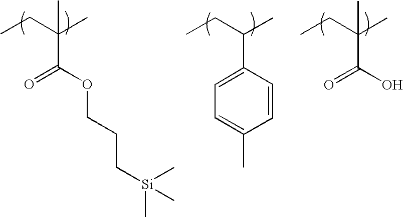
CCC(C)(C(=O)OCCC[Si](C)(C)C)C.CCC(C)C1=CC=C(C)C=C1.CCC(C)(C(=O)O)C
